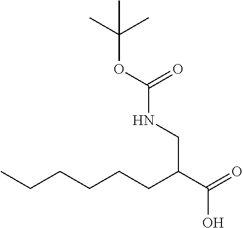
CCCCCCC(C(=O)O)CNC(OC(C)(C)C)=O
